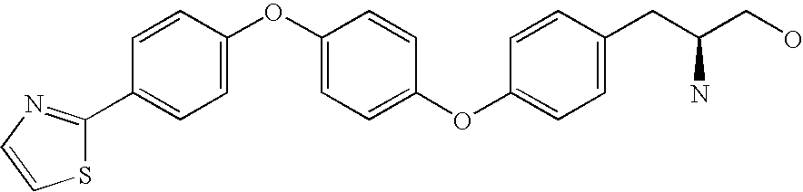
C1(C2=CC=C(OC3=CC=C(OC4=CC=C(CC(CO)N)C=C4)C=C3)C=C2)=NC=CS1
